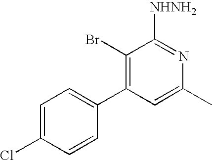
C1=C(Cl)C=CC(C2=C(Br)C([NHNH2])=NC(C)=C2)=C1
